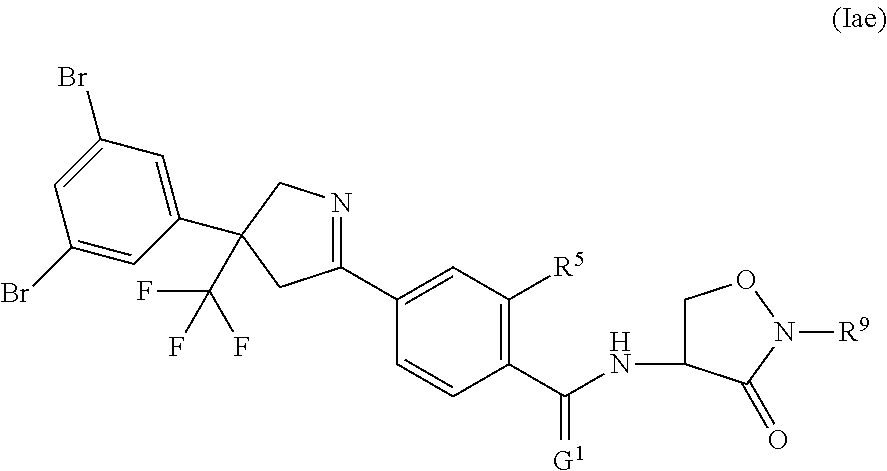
C1(C2=NCC(C(F)(F)F)(C3=CC(Br)=CC(Br)=C3)C2)=CC([R5])=C(C(NC2CON([R9])C2=O)=[G1])C=C1
